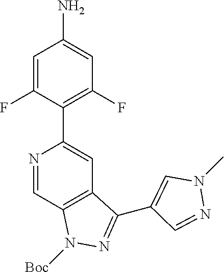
N1=CC2=C(C=C1C1=C(F)C=C(N)C=C1F)C(C1=CN(C)N=C1)=NN2[Boc]
